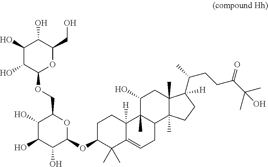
C1C(OC2OC(COC3OC(CO)C(O)C(O)C3O)C(O)C(O)C2O)C(C)(C)C2=CCC3C(C)(C2([H])C1)C(O)CC1(C)C3(C)CCC1(C(CCC(C(O)(C)C)=O)C)[H]
